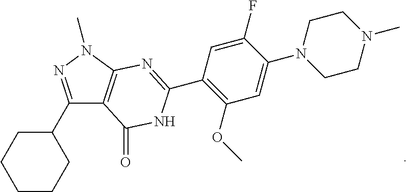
C1(C2CCCCC2)=NN(C)C2=C1C(=O)NC(C1=C(OC)C=C(N3CCN(C)CC3)C(F)=C1)=N2
